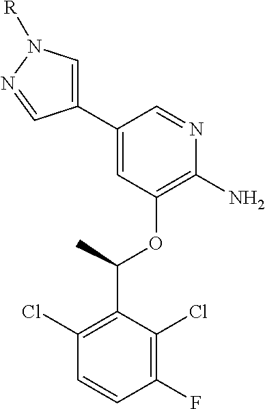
C1=CC(F)=C(Cl)C(C(C)OC2=C(N)N=CC(C3=CN([R])N=C3)=C2)=C1Cl
